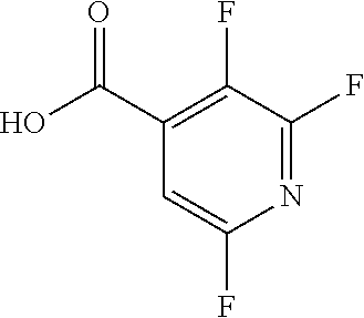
C1(C(O)=O)=C(F)C(F)=NC(F)=C1
